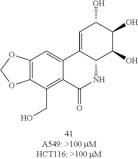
C1=C2C(C(O)C(O)C1O)NC(=O)C1=C(CO)C3=C(C=C21)OCO3
